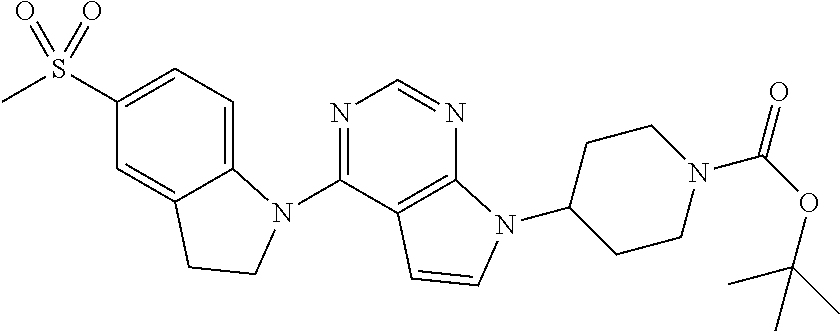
N1=C(N2C3=CC=C(S(C)(=O)=O)C=C3CC2)C2=C(N=C1)N(C1CCN(C(OC(C)(C)C)=O)CC1)C=C2
